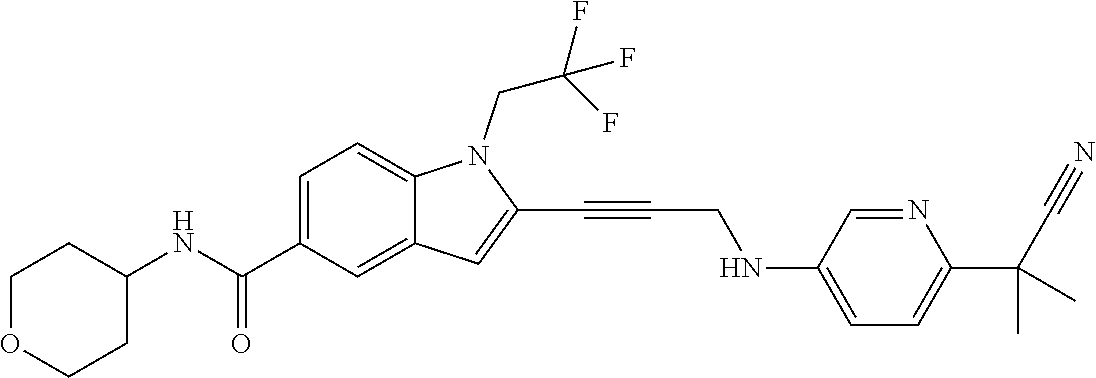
C1=C(C(=O)NC2CCOCC2)C=C2C(=C1)N(CC(F)(F)F)C(C#CCNC1=CC=C(C(C)(C)C#N)N=C1)=C2
